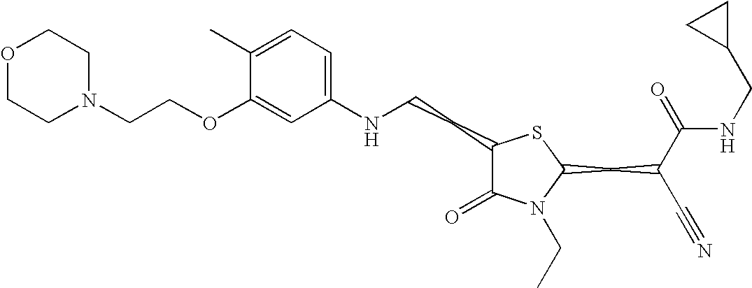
C1(C)=CC=C(NCCC2C(=O)N(CC)C(CC(C#N)C(=O)NCC3CC3)S2)C=C1OCCN1CCOCC1
